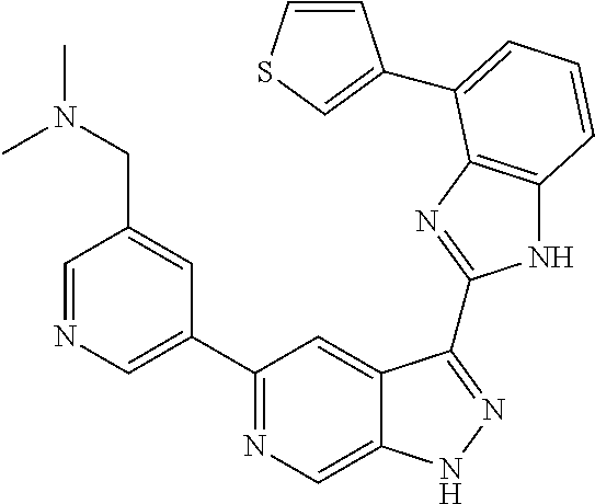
C1=NC=C(C2=NC=C3C(=C2)C(C2=NC4=C(N2)C=CC=C4C2=CSC=C2)=NN3)C=C1CN(C)C
